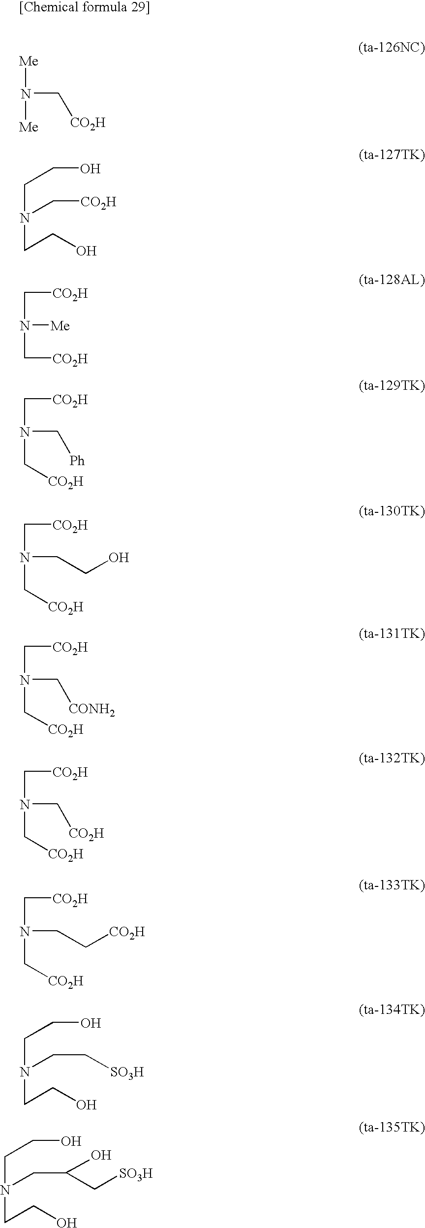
C(N(CCO)CCC[SO3H])CO.O.[Me]N([Me])C[CO2H].C(N(CCO)C[CO2H])CO.C(N(C[CO2H])[Me])[CO2H].C(N(C[CO2H])C[Ph])[CO2H].C(N(C[CO2H])CCO)[CO2H].C(N(C[CO2H])C[CONH2])[CO2H].C(N(C[CO2H])C[CO2H])[CO2H].C(N(C[CO2H])CC[CO2H])[CO2H].C(N(CCO)CC[SO3H])CO
